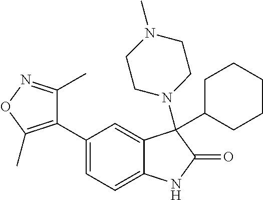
C1=C(C2=C(C)ON=C2C)C=C2C(=C1)NC(=O)C2(N1CCN(C)CC1)C1CCCCC1
